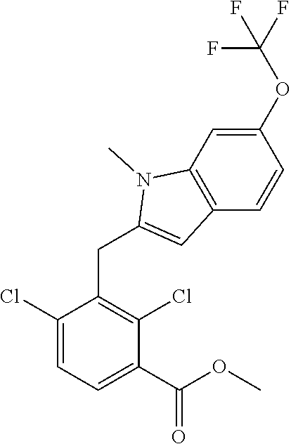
C1(Cl)=CC=C(C(OC)=O)C(Cl)=C1CC1=CC2=C(N1C)C=C(OC(F)(F)F)C=C2
